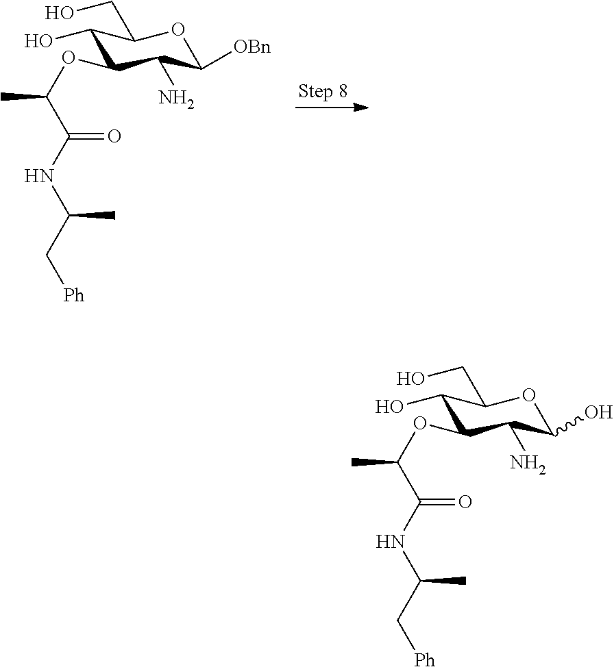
OC1C(CO)OC([OBn])C(N)C1OC(C(NC(C[Ph])C)=O)C.OC1C(CO)OC(O)C(N)C1OC(C(NC(C[Ph])C)=O)C
